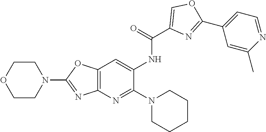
C12=C(N=C(N3CCCCC3)C(NC(C3=COC(C4=CC=NC(C)=C4)=N3)=O)=C1)N=C(N1CCOCC1)O2
